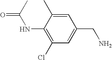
C1(NC(C)=O)=C(Cl)C=C(CN)C=C1C
